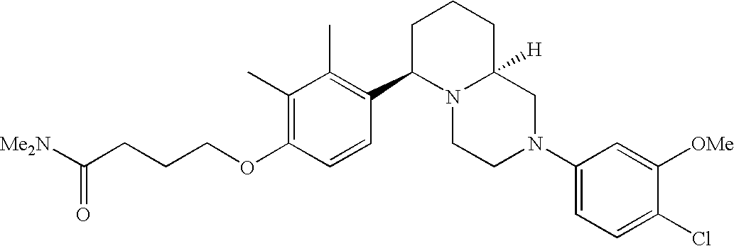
C1(C)=C(OCCCC([Me2N])=O)C=CC(C2N3C([H])(CCC2)CN(C2=CC=C(Cl)C([OMe])=C2)CC3)=C1C
